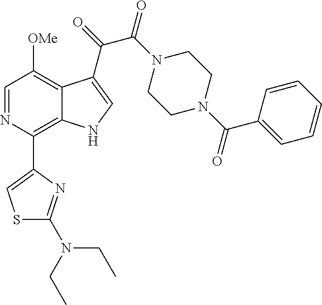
C1(C2=C3C(=C([OMe])C=N2)C(C(=O)C(N2CCN(C(C4=CC=CC=C4)=O)CC2)=O)=CN3)=CSC(N(CC)CC)=N1
